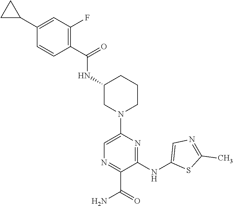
C1(NC2=CN=C(C)S2)=NC(N2CCCC(NC(C3=C(F)C=C(C4CC4)C=C3)=O)C2)=CN=C1C(=O)N
